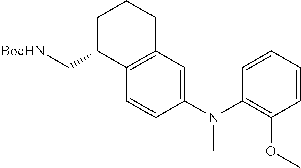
C1=CC(N(C2=C(OC)C=CC=C2)C)=CC2=C1C(C[BocHN])CCC2
